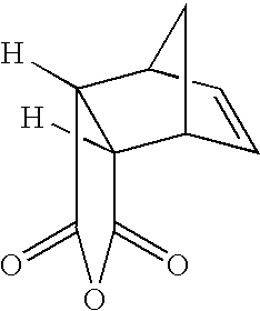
C1(=O)C2([H])C3C=CC(C2([H])C(=O)O1)C3
